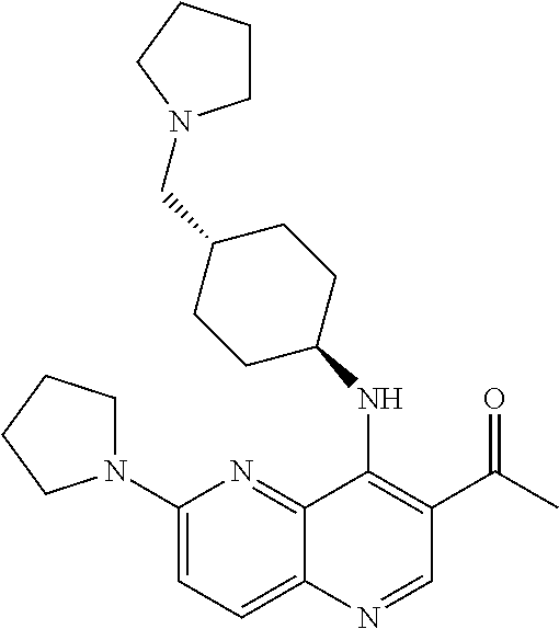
C12=NC(N3CCCC3)=CC=C1N=CC(C(C)=O)=C2NC1CCC(CN2CCCC2)CC1
